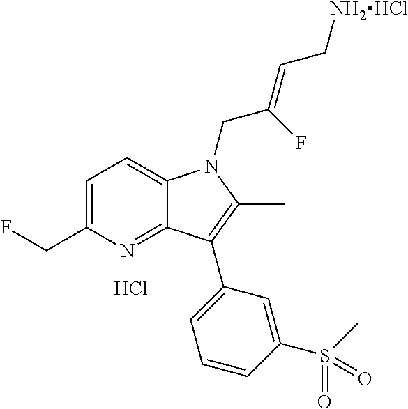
C1=C(CF)N=C2C(=C1)N(CC(F)=CC[NH2HCl])C(C)=C2C1=CC=CC(S(C)(=O)=O)=C1.Cl
